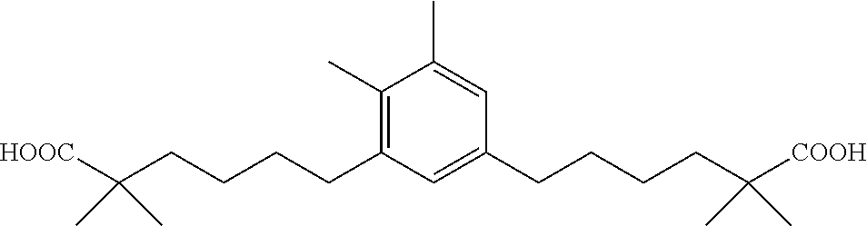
C1(C)=CC(CCCCC(C)(C)[COOH])=CC(CCCCC(C)(C)[HOOC])=C1C
